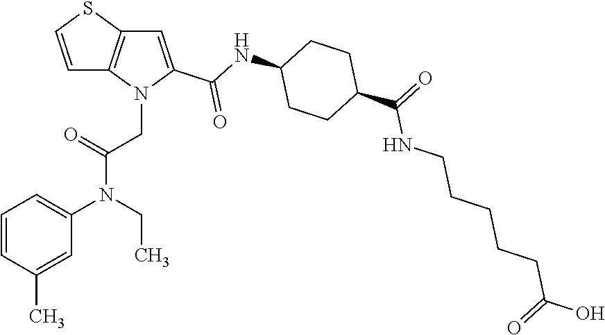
C1=C(C(NC2CCC(C(=O)NCCCCCC(O)=O)CC2)=O)N(CC(N(C2=CC=CC(C)=C2)CC)=O)C2=C1SC=C2
